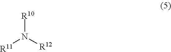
[R11]N([R12])[R10]
